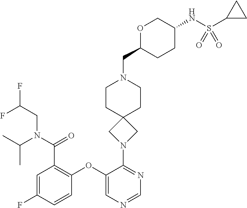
C1=C(F)C=CC(OC2=CN=CN=C2N2CC3(C2)CCN(CC2CCC(NS(C4CC4)(=O)=O)CO2)CC3)=C1C(N(CC(F)F)C(C)C)=O
